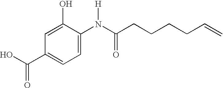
C1(O)=CC(C(O)=O)=CC=C1N(C(CCCCC=C)=O)[H]
